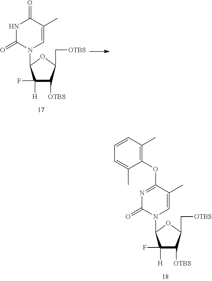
N1C(=O)N(C2C(F)([H])C([OTBS])C(C[OTBS])O2)C=C(C)C1=O.N1=C(OC2=C(C)C=CC=C2C)C(C)=CN(C2C(F)([H])C([OTBS])C(C[OTBS])O2)C1=O
